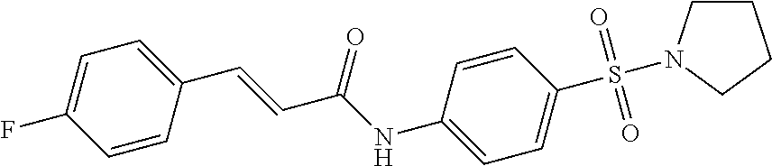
C1CN(S(C2=CC=C(NC(C=CC3=CC=C(F)C=C3)=O)C=C2)(=O)=O)CC1
